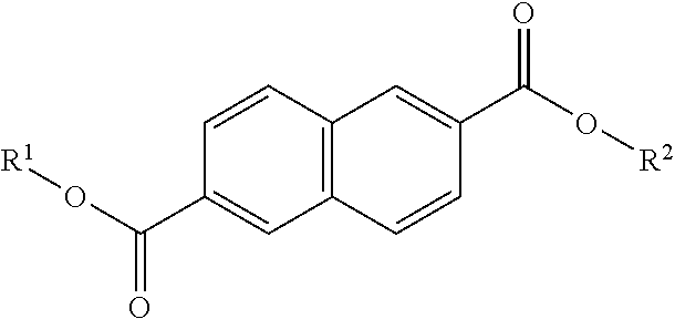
C1=CC(C(O[R1])=O)=CC2=C1C=C(C(O[R2])=O)C=C2
